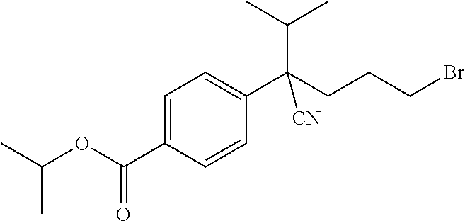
C1=C(C(OC(C)C)=O)C=CC(C(CCCBr)(C(C)C)[CN])=C1
